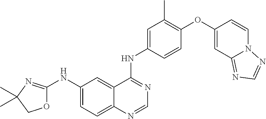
O1C(NC2=CC=C3C(=C2)C(NC2=CC(C)=C(OC4=CC5=NC=NN5C=C4)C=C2)=NC=N3)=NC(C)(C)C1
